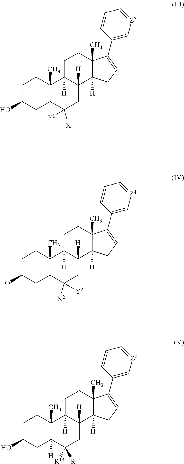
C1C(O)CC23C(C)(C1)C1([H])C([H])(CC2([X1])[Y1]3)C2([H])C(C)(CC1)C(C1=C[Z3]=CC=C1)=CC2.C1C(O)CC2C(C)(C1)C1([H])C([H])(C3C2([X2])[Y2]3)C2([H])C(C)(CC1)C(C1=C[Z4]=CC=C1)=CC2.C1C(O)CC2([H])C(C)(C1)C1([H])C([H])(CC2([R14])[R15])C2([H])C(C)(CC1)C(C1=C[Z5]=CC=C1)=CC2
